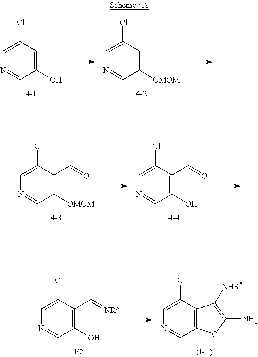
C1(O)=CC(Cl)=CN=C1.C1([OMOM])=CC(Cl)=CN=C1.C1([OMOM])=C(C=O)C(Cl)=CN=C1.C1(O)=C(C=O)C(Cl)=CN=C1.C1(O)=C(C=[NR5])C(Cl)=CN=C1.C12=C(C(Cl)=CN=C1)C([NHR5])=C(N)O2
